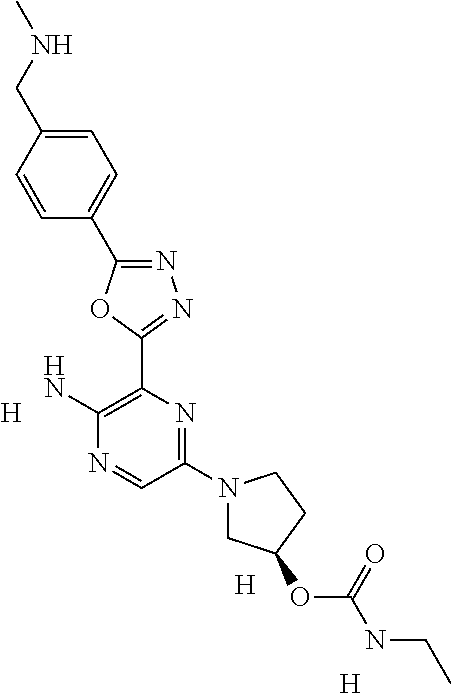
[H].[H].C1=C(CNC)C=CC(C2=NN=C(C3=C(N)N=CC(N4CC(OC(NCC)=O)CC4)=N3)O2)=C1.[H]
